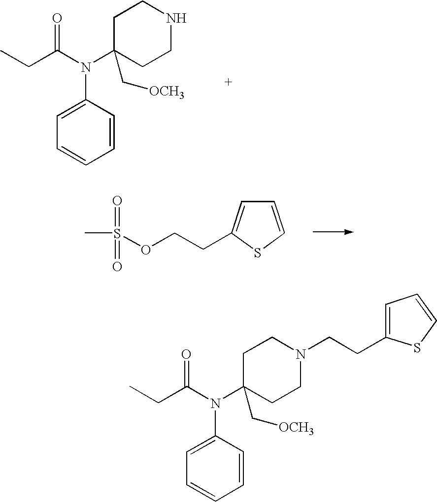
C1=CSC(CCOS(=O)(=O)C)=C1.C1C(N(C(CC)=O)C2=CC=CC=C2)(C[OCH3])CCNC1.C1C(N(C(CC)=O)C2=CC=CC=C2)(C[OCH3])CCN(CCC2=CC=CS2)C1
